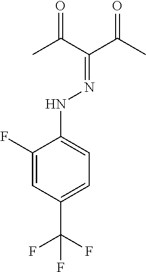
C1(F)=CC(C(F)(F)F)=CC=C1NN=C(C(C)=O)C(C)=O
